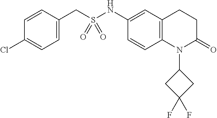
C1(CS(NC2=CC3=C(C=C2)N(C2CC(F)(F)C2)C(=O)CC3)(=O)=O)=CC=C(Cl)C=C1
